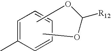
C1=C(C)C=CC=C1.[R12]C(OC)OC
